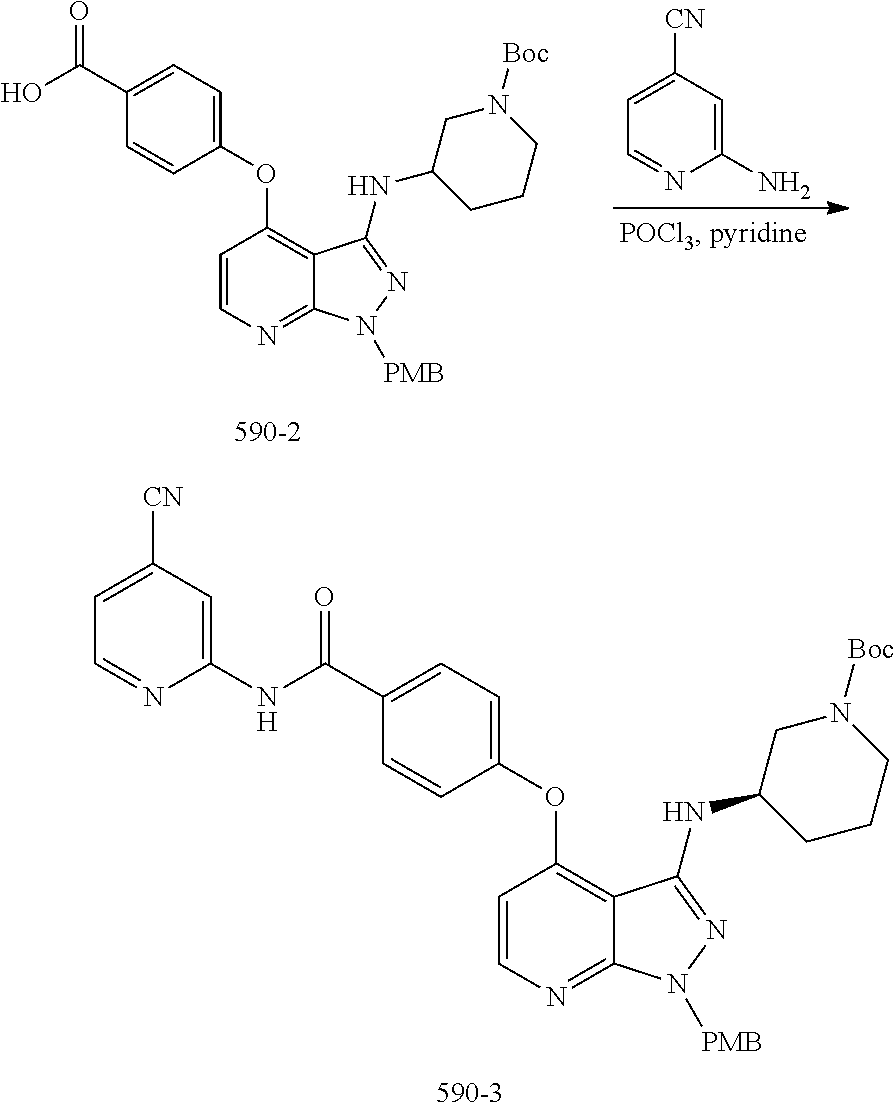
C1([CN])=CC=NC(N)=C1.C1=C(C(O)=O)C=CC(OC2=C3C(=NC=C2)N([PMB])N=C3NC2CCCN([Boc])C2)=C1.C1=C(C(NC2=CC([CN])=CC=N2)=O)C=CC(OC2=C3C(=NC=C2)N([PMB])N=C3NC2CCCN([Boc])C2)=C1
